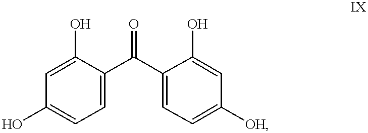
C1=C(C(C2=CC=C([OH])C=C2O)=O)C(O)=CC(O)=C1
